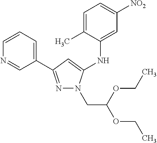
C1=CN=CC(C2=NN(CC(OCC)OCC)C(NC3=CC([NO2])=CC=C3C)=C2)=C1
